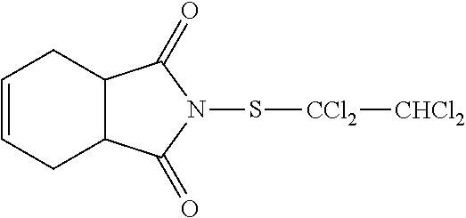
C1=CCC2C(C1)C(=O)N(S[CCl2][CHCl2])C2=O
